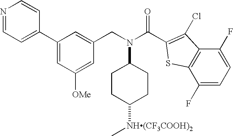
N1=CC=C(C2=CC([OMe])=CC(CN(C3CCC([NH(CF3COOH)2]C)CC3)C(C3=C(Cl)C4=C(S3)C(F)=CC=C4F)=O)=C2)C=C1
